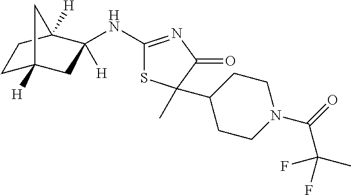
C1C2([H])CC([H])(NC3=NC(=O)C(C4CCN(C(=O)C(C)(F)F)CC4)(C)S3)C([H])(C1)C2
